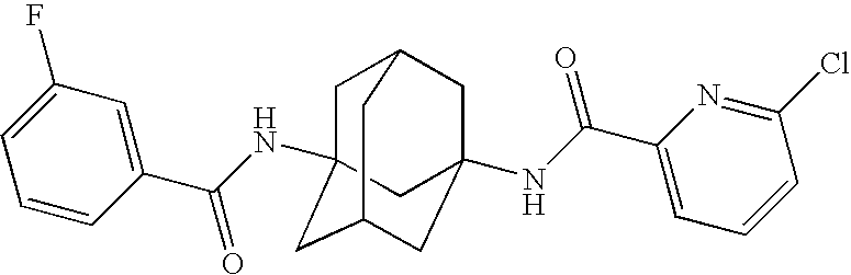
C1C2CC3(NC(C4=CC=CC(Cl)=N4)=O)CC(CC1(NC(C1=CC(F)=CC=C1)=O)C3)C2
